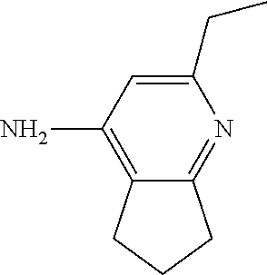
C1(CC)=CC(N)=C2C(=N1)CCC2
